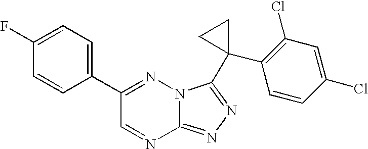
C12=NN=C(C3(C4=C(Cl)C=C(Cl)C=C4)CC3)N1N=C(C1=CC=C(F)C=C1)C=N2
